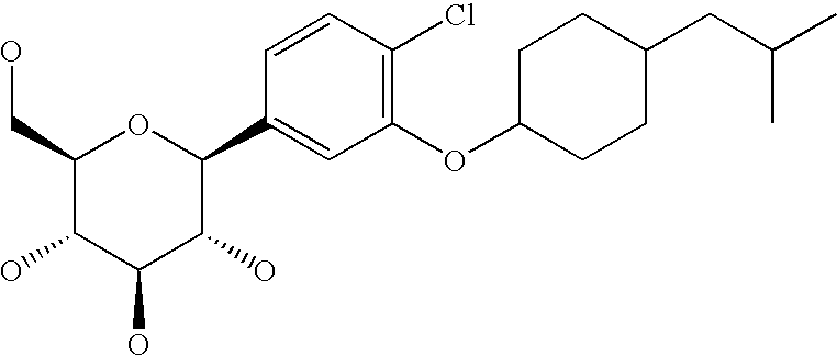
C1(CO)C(O)C(O)C(O)C(C2=CC(OC3CCC(CC(C)C)CC3)=C(Cl)C=C2)O1
